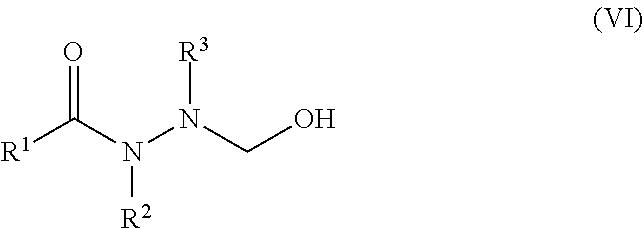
[R1]C(N(N(CO)[R3])[R2])=O
